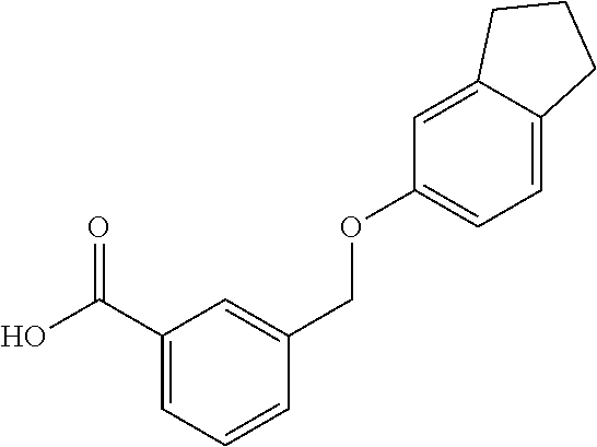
C1(C(O)=O)=CC=CC(COC2=CC=C3C(=C2)CCC3)=C1
